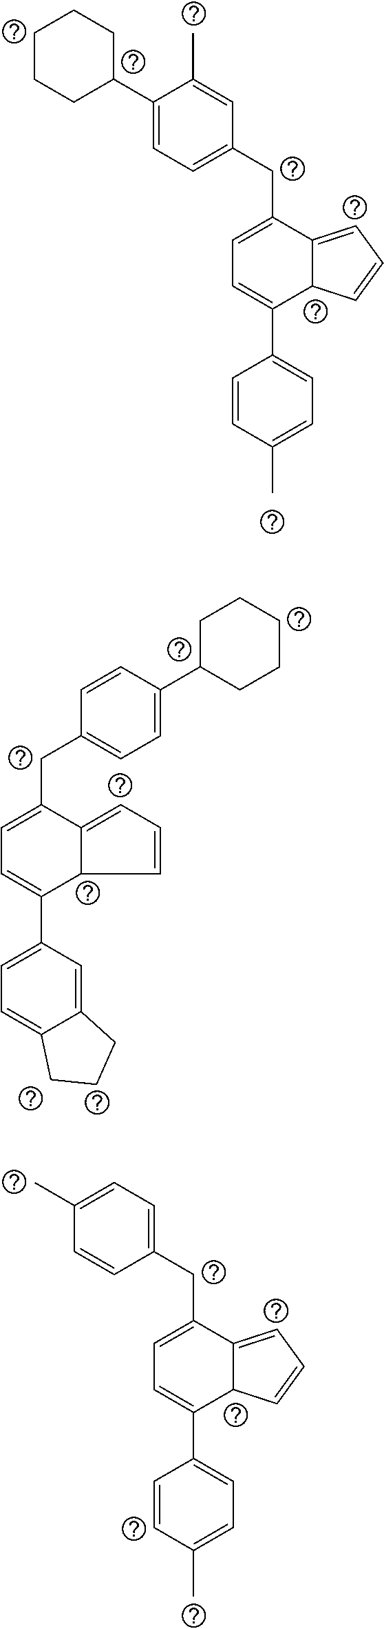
C1(C2=CC=C(CC3=CC=C(C4=CC=C(C)C=C4)C4C3=CC=C4)C=C2C)CCCCC1.C1=C(C2CCCCC2)C=CC(CC2=CC=C(C3=CC=C4C(=C3)CCC4)C3C2=CC=C3)=C1.CC1=CC=C(CC2=CC=C(C3=CC=C(C)C=C3)C3C2=CC=C3)C=C1
